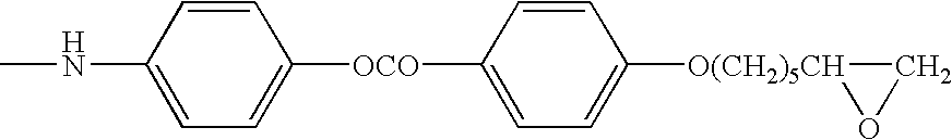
CNC1=CC=C([OCO]C2=CC=C([O(CH2)5CH]3OC3)C=C2)C=C1
